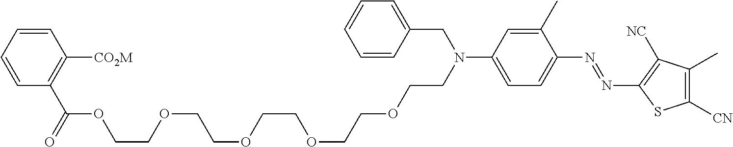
C1(C)=CC(N(CCOCCOCCOCCOCCOC(C2=C([CO2M])C=CC=C2)=O)CC2=CC=CC=C2)=CC=C1N=NC1=C([NC])C(C)=C([CN])S1
